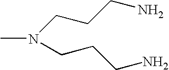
CN(CCCN)CCCN
